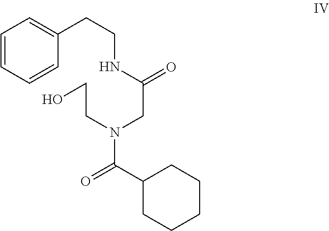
C1=CC=CC(CCNC(CN(CCO)C(=O)C2CCCCC2)=O)=C1
